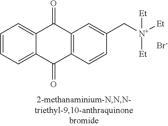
C1=CC=C2C(=C1)C(=O)C1=C(C2=O)C=CC(C[N+]([Et])([Et])[Et])=C1.[Br-]
